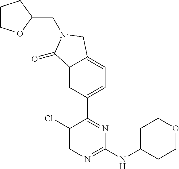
C1(Cl)=CN=C(NC2CCOCC2)N=C1C1=CC=C2C(=C1)C(=O)N(CC1OCCC1)C2
